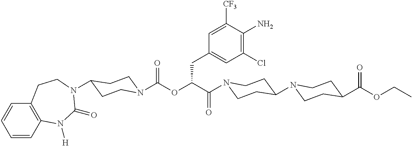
N1(C(C(OC(=O)N2CCC(N3C(=O)N([H])C4=C(C=CC=C4)CC3)CC2)CC2=CC(Cl)=C(N)C([CF3])=C2)=O)CCC(N2CCC(C(OCC)=O)CC2)CC1
